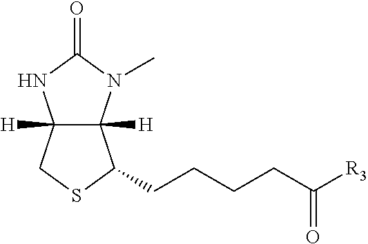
C12([H])C([H])(N(C)C(=O)N1)C(CCCCC([R3])=O)SC2
